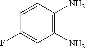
C1(N)=C(N)C=CC(F)=C1
